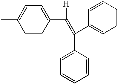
C1=CC(C([H])=C(C2=CC=CC=C2)C2=CC=CC=C2)=CC=C1C
